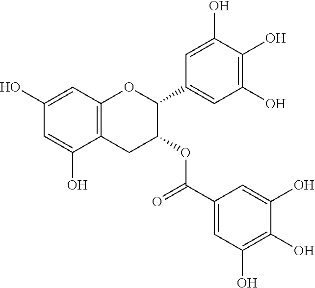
C1(O)=CC2=C(C(O)=C1)CC(OC(=O)C1=CC(O)=C(O)C(O)=C1)C(C1=CC(O)=C(O)C(O)=C1)O2
